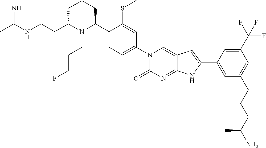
CC(NCCC1N(CCCF)C(C2=CC=C(N3C(=O)N=C4C(=C3)C=C(C3=CC(CCCC(N)C)=CC(C(F)(F)F)=C3)N4)C=C2SC)CCC1)=N
